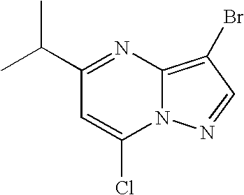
C(C)(C1=NC2=C(Br)C=NN2C(Cl)=C1)C
